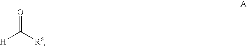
O=C([R6])[H]
